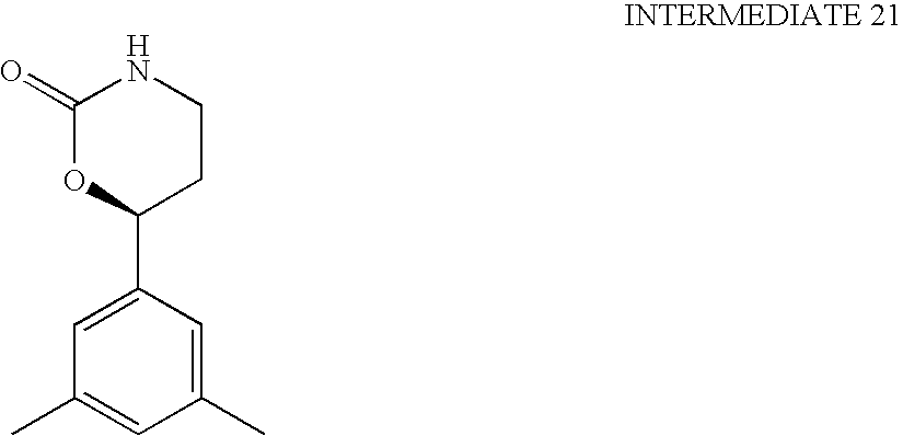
C1=C(C2CCNC(=O)O2)C=C(C)C=C1C
